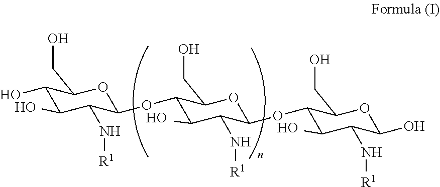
C1(O)C(C)C(N[R1])C(OC2C(C)C(N[R1])C(OC3C(C)C(N[R1])C(O)OC3CO)OC2CO)OC1CO.O.O.O
